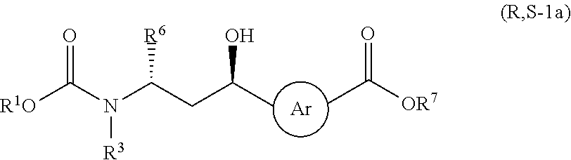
[Ar].CC([OR7])=O.CC(CC(N(C([R1O])=O)[R3])[R6])O
